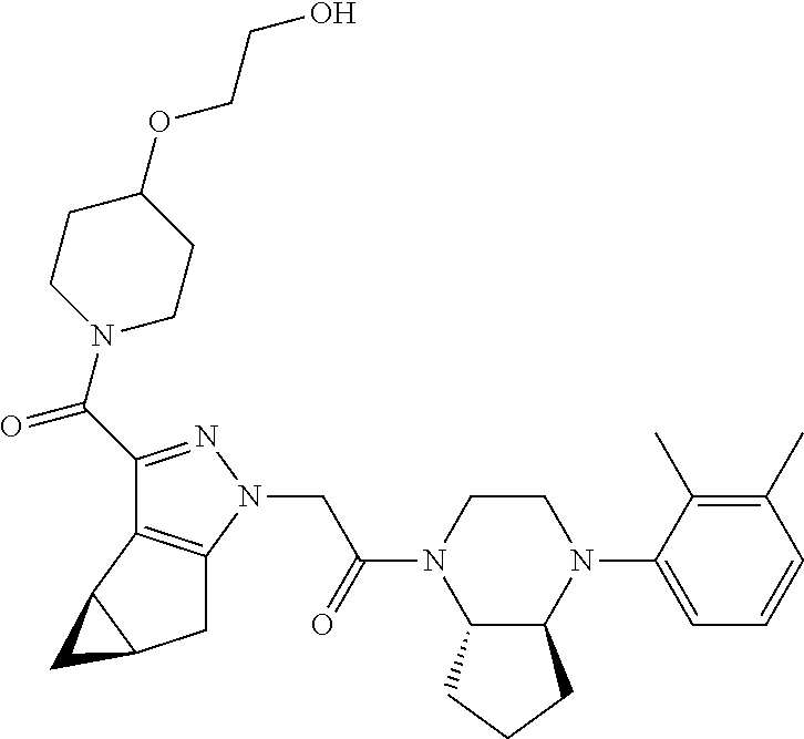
C1CN(C(C2=NN(CC(N3C4C(N(C5=CC=CC(C)=C5C)CC3)CCC4)=O)C3=C2C2C(C3)C2)=O)CCC1OCCO
